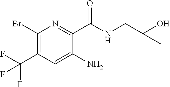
C1(Br)=C(C(F)(F)F)C=C(N)C(C(NCC(C)(O)C)=O)=N1
